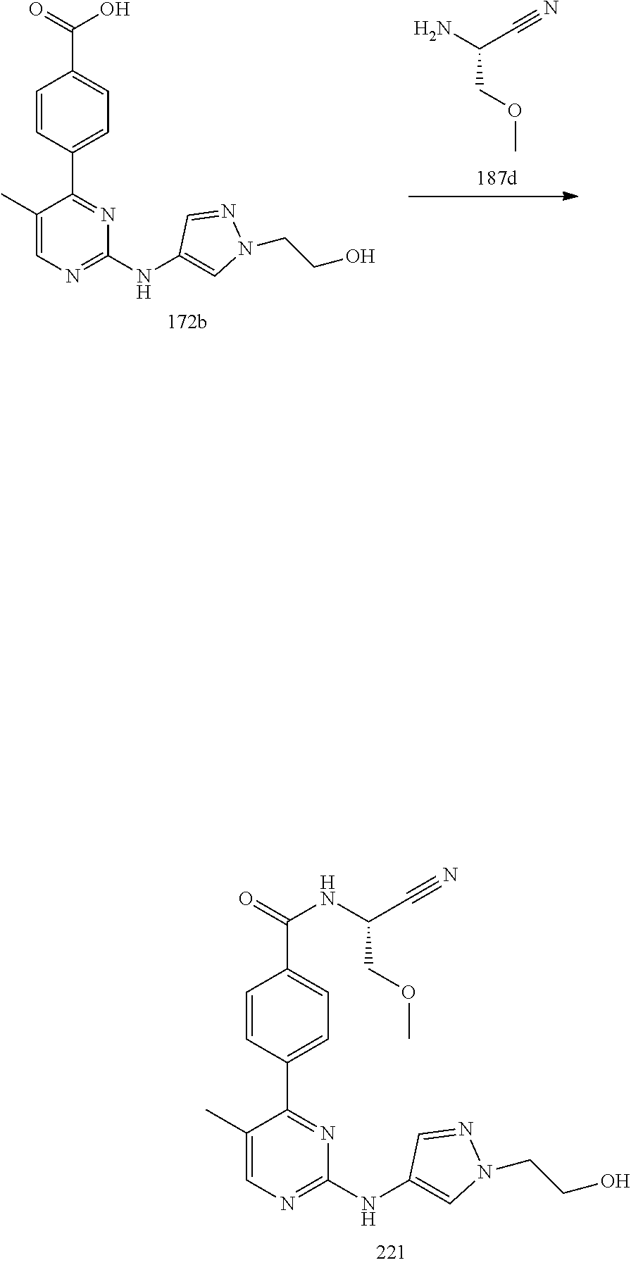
C1=CC(C2=NC(NC3=CN(CCO)N=C3)=NC=C2C)=CC=C1C(=O)O.NC(C#N)COC.C1=CC(C2=NC(NC3=CN(CCO)N=C3)=NC=C2C)=CC=C1C(=O)NC(C#N)COC
